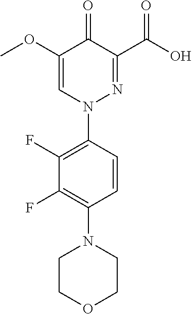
C1(OC)=CN(C2=C(F)C(F)=C(N3CCOCC3)C=C2)N=C(C(O)=O)C1=O
